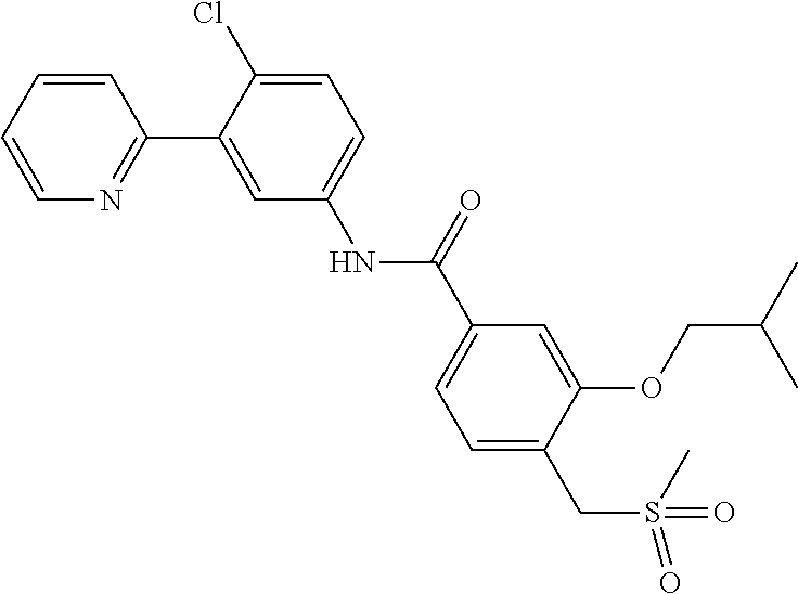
N1=C(C2=CC(NC(C3=CC=C(CS(=O)(=O)C)C(OCC(C)C)=C3)=O)=CC=C2Cl)C=CC=C1
